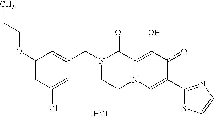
C1(OCCC)=CC(Cl)=CC(CN2CCN3C(=C(O)C(=O)C(C4=NC=CS4)=C3)C2=O)=C1.Cl
